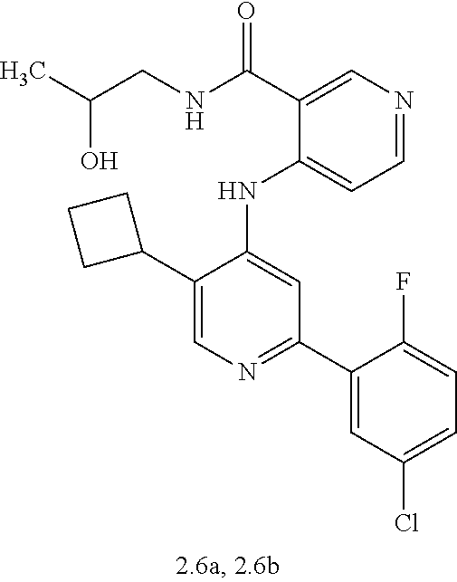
C1(NC2=CC(C3=CC(Cl)=CC=C3F)=NC=C2C2CCC2)=CC=NC=C1C(NCC(C)O)=O
